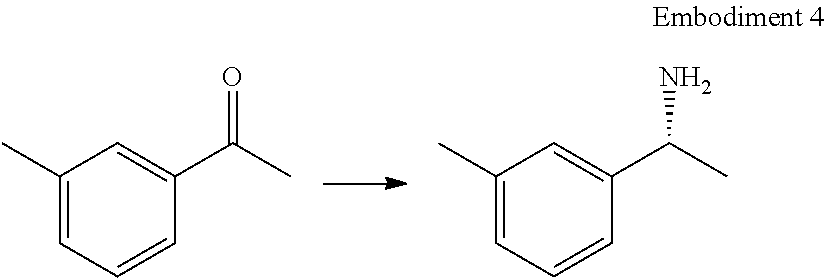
C1(C)=CC=CC(C(C)=O)=C1.C1(C)=CC=CC(C(C)N)=C1
